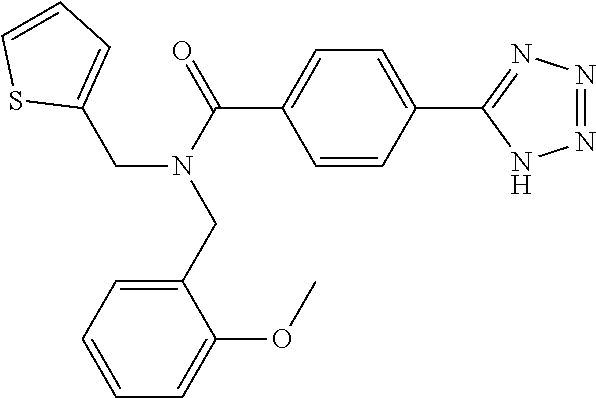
C1(CN(C(=O)C2=CC=C(C3=NN=NN3)C=C2)CC2=CC=CS2)=CC=CC=C1OC
